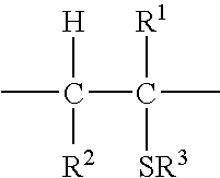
[H]C(C([R1])([SR3])C)([R2])C
